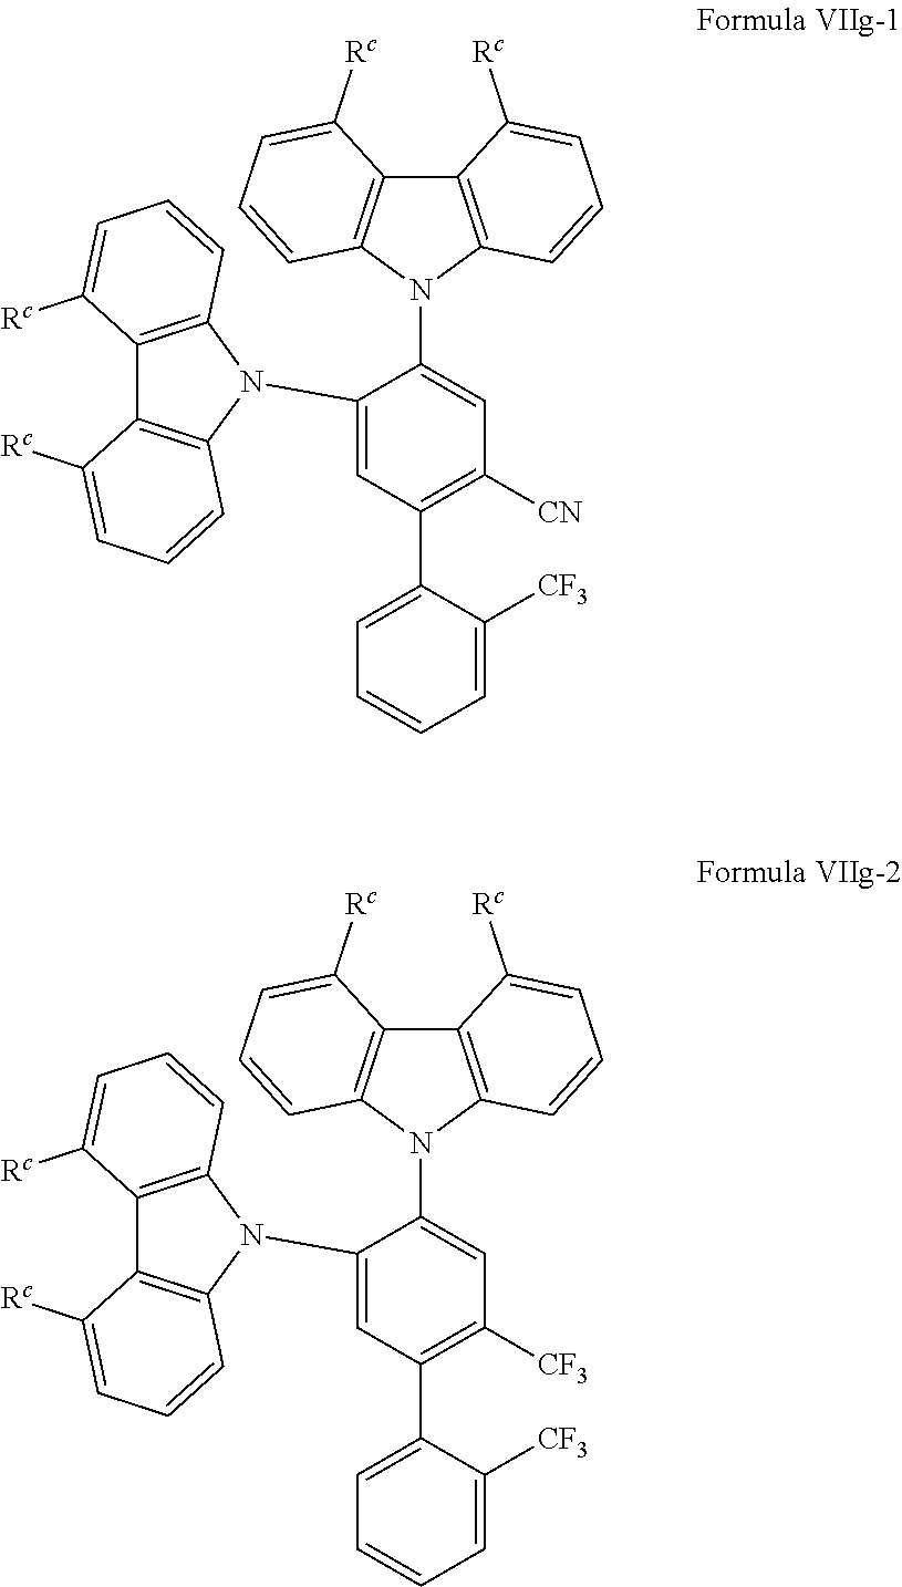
C12=C(N(C3=CC([CN])=C(C4=CC=CC=C4[CF3])C=C3N3C4=C(C5=C3C=CC=C5[Rc])C([Rc])=CC=C4)C3=C1C([Rc])=CC=C3)C=CC=C2[Rc].C12=C(N(C3=CC([CF3])=C(C4=CC=CC=C4[CF3])C=C3N3C4=C(C5=C3C=CC=C5[Rc])C([Rc])=CC=C4)C3=C1C([Rc])=CC=C3)C=CC=C2[Rc]
